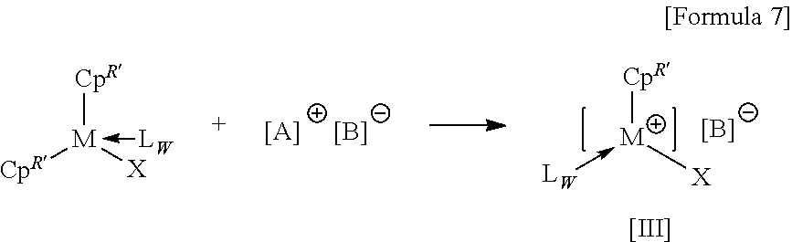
[[A]].[B-].[CpR][M]([X])-[LW].[B-].[[III]].[CpR][M](-[LW])([X])[CpR]
